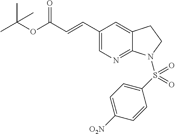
C(OC(C=CC1=CN=C2C(=C1)CCN2S(C1=CC=C([O2N])C=C1)(=O)=O)=O)(C)(C)C
